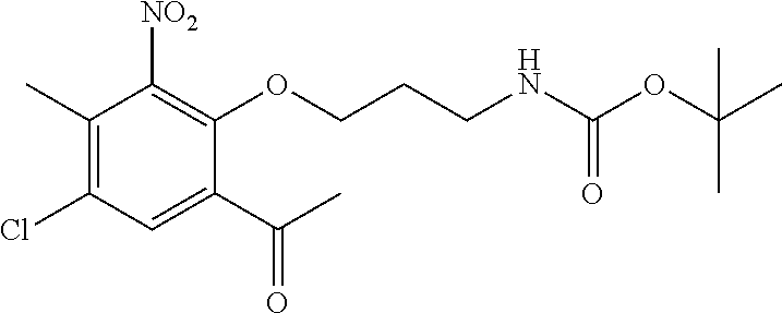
C1(C)=C(Cl)C=C(C(C)=O)C(OCCCNC(OC(C)(C)C)=O)=C1[NO2]
